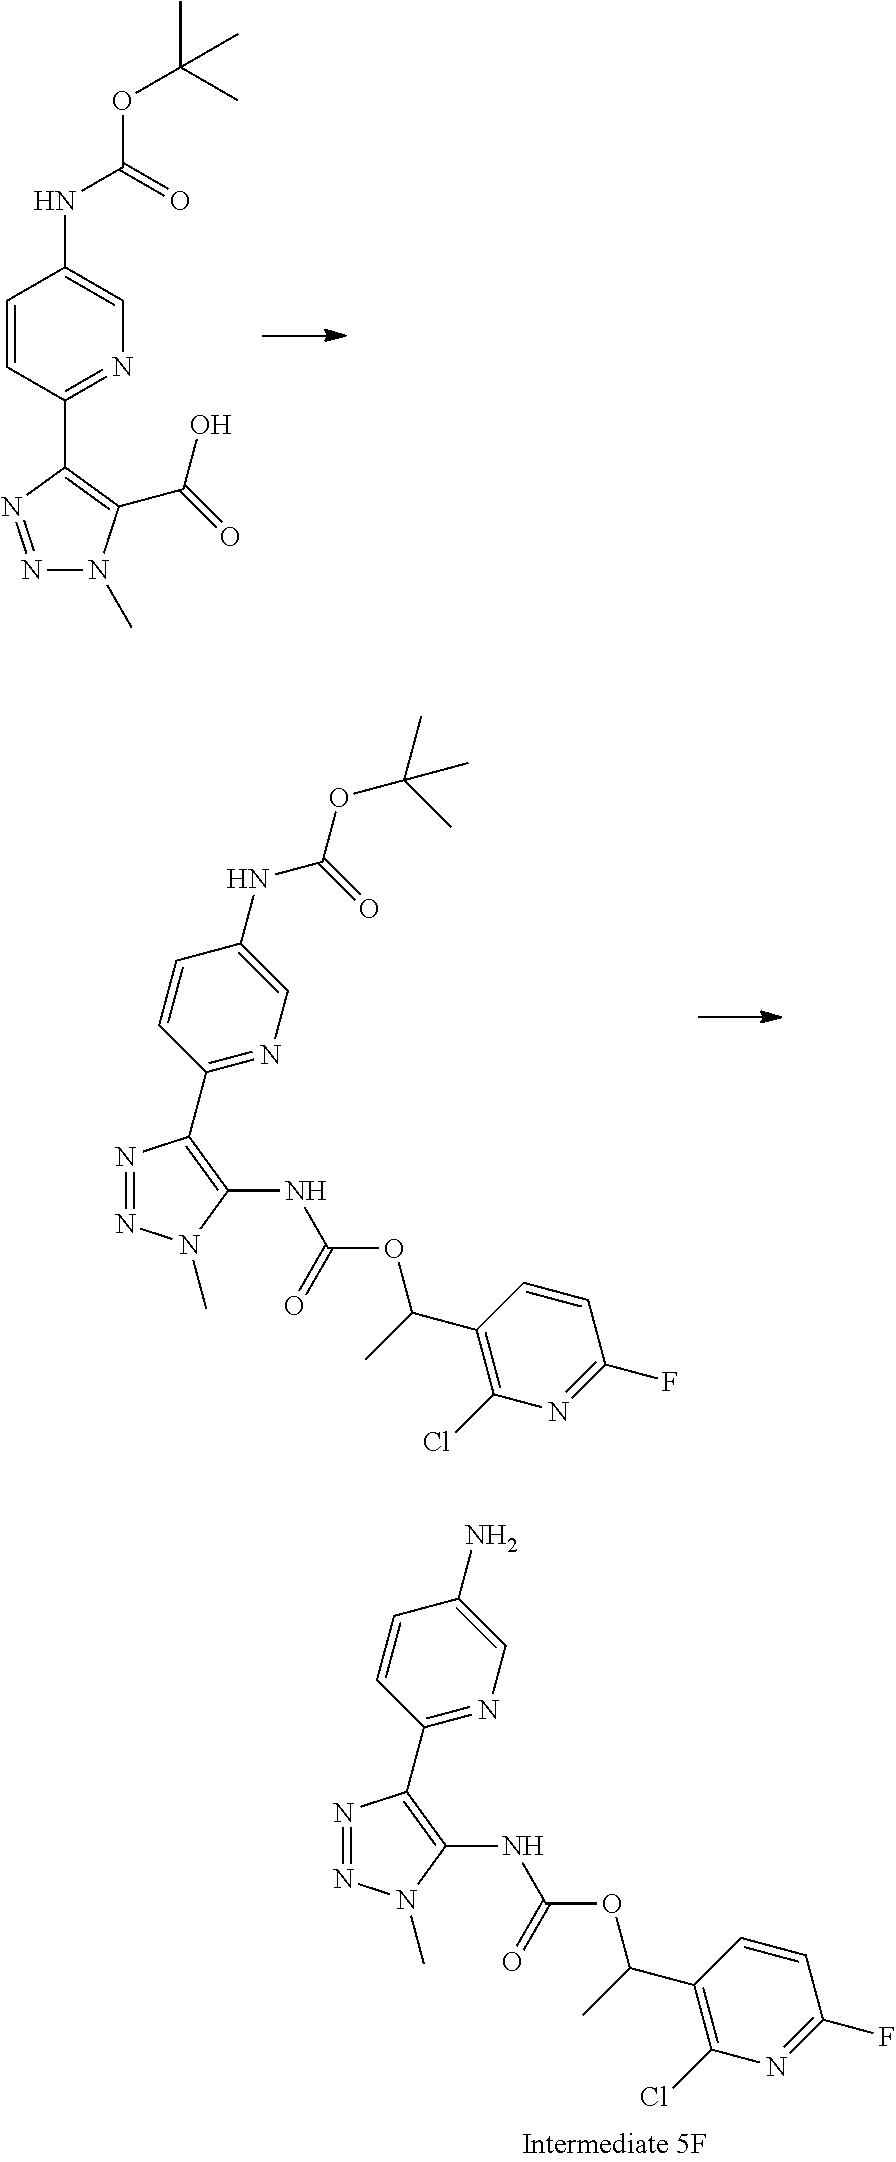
C1=CC(C2=C(C(=O)O)N(C)N=N2)=NC=C1NC(OC(C)(C)C)=O.N1=NN(C)C(NC(OC(C2=C(Cl)N=C(F)C=C2)C)=O)=C1C1=NC=C(NC(OC(C)(C)C)=O)C=C1.N1=NN(C)C(NC(OC(C2=C(Cl)N=C(F)C=C2)C)=O)=C1C1=NC=C(N)C=C1
